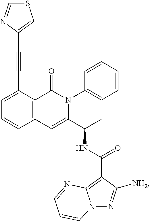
C1=C(C#CC2=CSC=N2)C2=C(C=C1)C=C(C(C)NC(=O)C1=C3N(N=C1[NH2])C=CC=N3)N(C1=CC=CC=C1)C2=O
